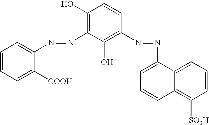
C1=CC=C([COOH])C(N=NC2=C(O)C=CC(N=NC3=CC=CC4=C([SO3H])C=CC=C34)=C2O)=C1
